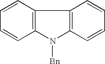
C12=C(C=CC=C1)N([Bn])C1=C2C=CC=C1
